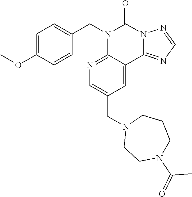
C1=C(OC)C=CC(CN2C3=NC=C(CN4CCN(C(C)=O)CCC4)C=C3C3=NC=NN3C2=O)=C1
